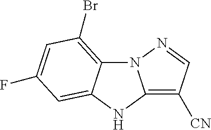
N12C3=C(Br)C=C(F)C=C3NC1=C([CN])C=N2
